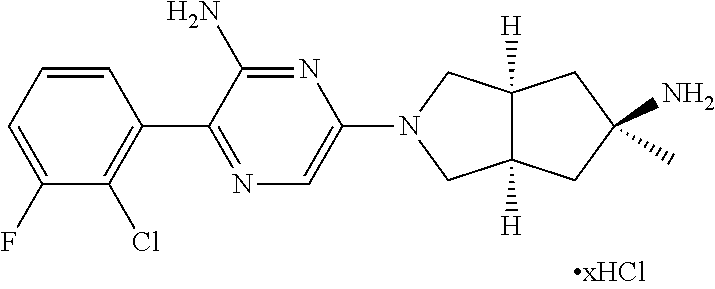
C1=CC=C(F)C(Cl)=C1C1=NC=C(N2CC3([H])C([H])(C2)CC(N)(C)C3)N=C1N
